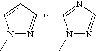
N1(C)N=CC=C1.N1(C)N=CN=C1
